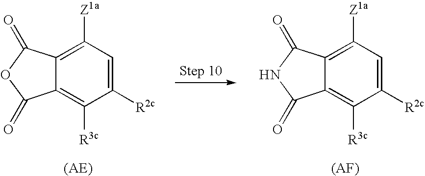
C1([R2c])=CC([Z1a])=C2C(=C1[R3c])C(=O)OC2=O.C1([R2c])=CC([Z1a])=C2C(=C1[R3c])C(=O)NC2=O
